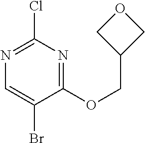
C1(OCC2COC2)=NC(Cl)=NC=C1Br
